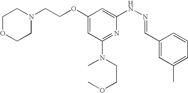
C1(OCCN2CCOCC2)=CC(N(CCOC)C)=NC(NN=CC2=CC(C)=CC=C2)=C1
